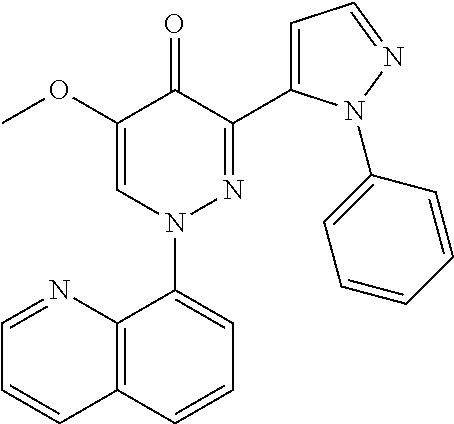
C1(OC)=CN(C2=CC=CC3=C2N=CC=C3)N=C(C2=CC=NN2C2=CC=CC=C2)C1=O
